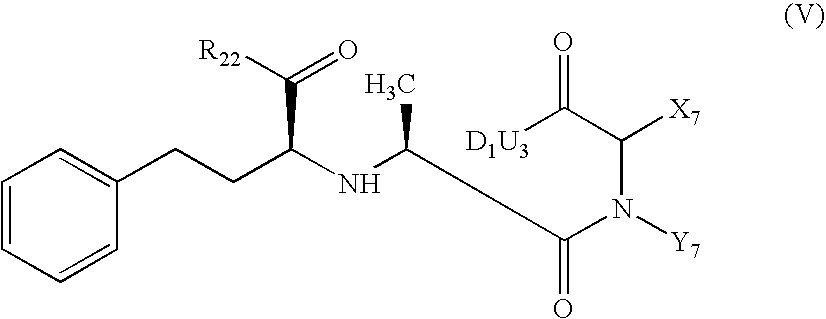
C(N([Y7])C([X7])C([D1U3])=O)(=O)C(C)NC(CCC1=CC=CC=C1)C(=O)[R22]
